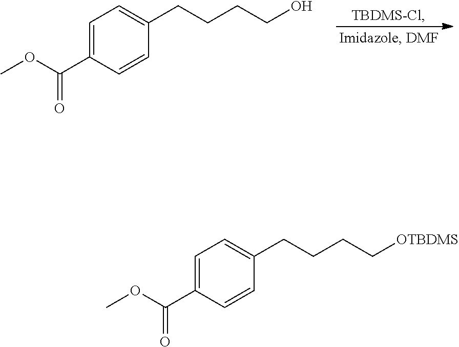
[TBDMS-Cl].C1=C(C(OC)=O)C=CC(CCCCO)=C1.C1=C(C(OC)=O)C=CC(CCCC[OTBDMS])=C1
